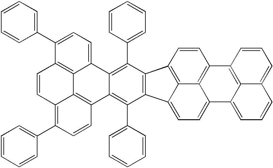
C1=CC2=C3C(=CC=C4C3=C1C1=C3C4=CC=CC3=CC=C1)C1=C2C(C2=CC=CC=C2)=C2C(=C1C1=CC=CC=C1)C1=C3C4=C(C(C5=CC=CC=C5)=CC=C24)C=CC3=C(C2=CC=CC=C2)C=C1
